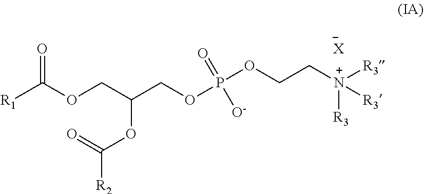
P(OCC[N+]([R3])([R3])[R3])(OCC(COC([R1])=O)OC([R2])=O)(=O)[O-].[X]
